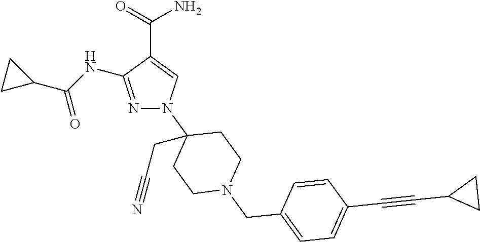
N1=C(NC(C2CC2)=O)C(C(=O)N)=CN1C1(CC#N)CCN(CC2=CC=C(C#CC3CC3)C=C2)CC1
